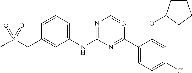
CS(CC1=CC(NC2=NC=NC(C3=CC=C(Cl)C=C3OC3CCCC3)=N2)=CC=C1)(=O)=O
